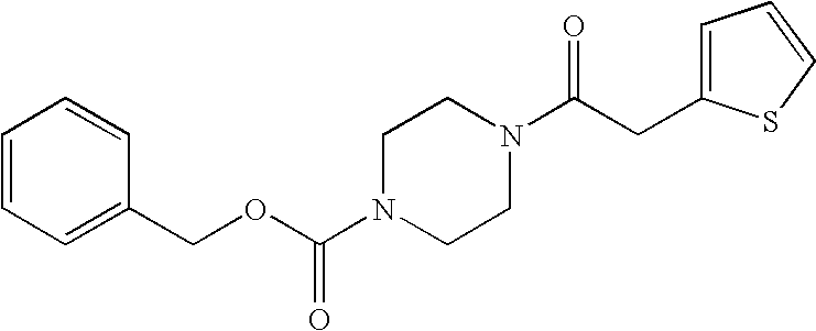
C(N1CCN(C(CC2=CC=CS2)=O)CC1)(OCC1=CC=CC=C1)=O
